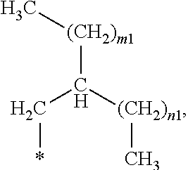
C[(CH2)m1]C([(CH2)n1]C)C*
